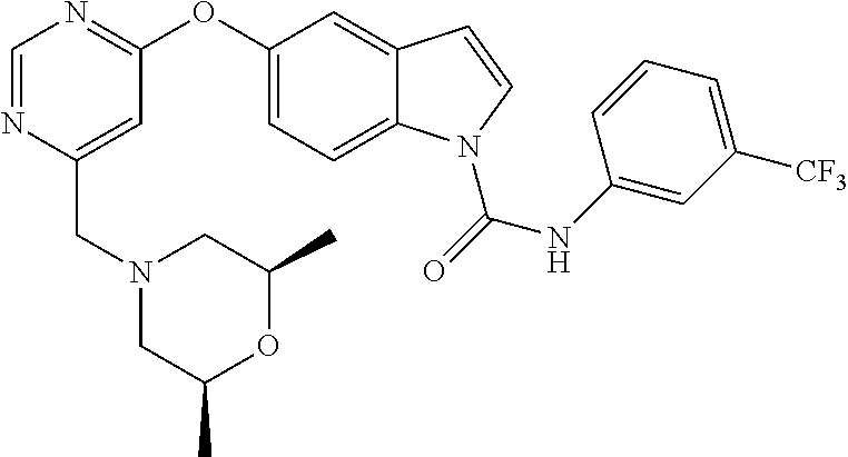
C(C1=CC(OC2=CC=C3C(=C2)C=CN3C(NC2=CC([CF3])=CC=C2)=O)=NC=N1)N1CC(C)OC(C)C1
